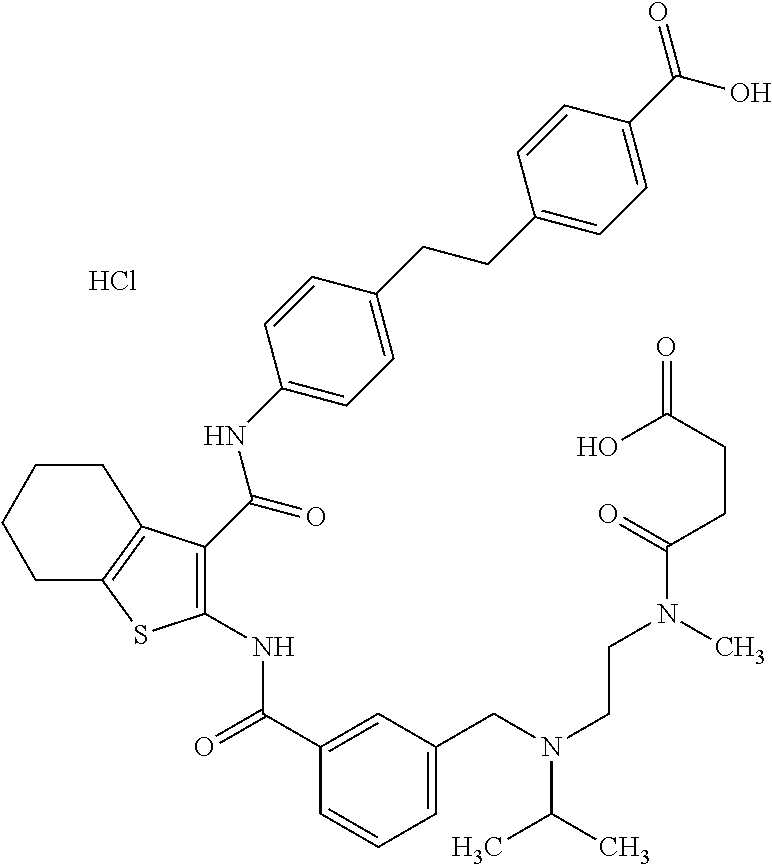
Cl.C1(C(=O)NC2=C(C(NC3=CC=C(CCC4=CC=C(C(O)=O)C=C4)C=C3)=O)C3=C(S2)CCCC3)=CC(CN(CCN(C)C(CCC(=O)O)=O)C(C)C)=CC=C1
